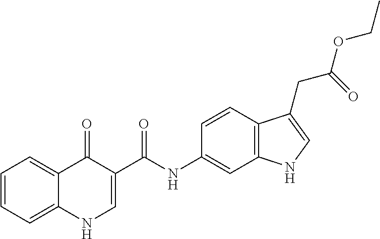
C1=C2C(=CC=C1)NC=C(C(NC1=CC3=C(C=C1)C(CC(OCC)=O)=CN3)=O)C2=O
